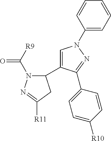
N1(C(=O)[R9])N=C([R11])CC1C1=CN(C2=CC=CC=C2)N=C1C1=CC=C([R10])C=C1
